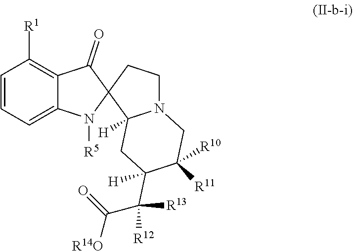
C1=CC=C2C(=C1[R1])C(=O)C1(N2[R5])C2([H])N(CC1)CC([R10])([R11])C(C([R13])([R12])C(=O)[R14O])([H])C2
